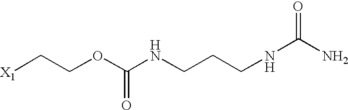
[X1]CCOC(NCCCNC(=O)N)=O
